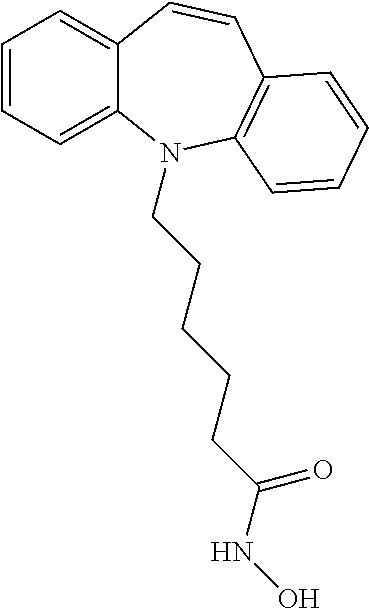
C1=CC=C2C(=C1)C=CC1=C(N2CCCCCC(NO)=O)C=CC=C1
